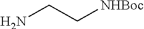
NCC[NHBoc]
